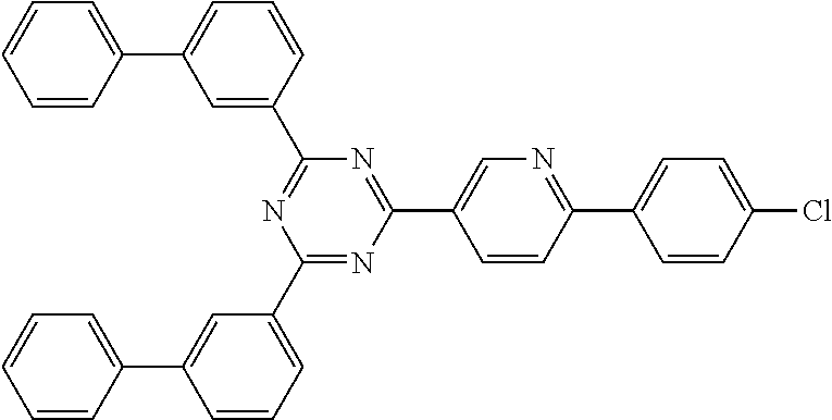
C1=CC(Cl)=CC=C1C1=NC=C(C2=NC(C3=CC(C4=CC=CC=C4)=CC=C3)=NC(C3=CC=CC(C4=CC=CC=C4)=C3)=N2)C=C1
